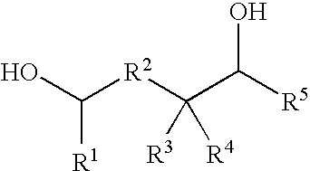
[R1]C(O)[R2]C(C([R5])O)([R3])[R4]
